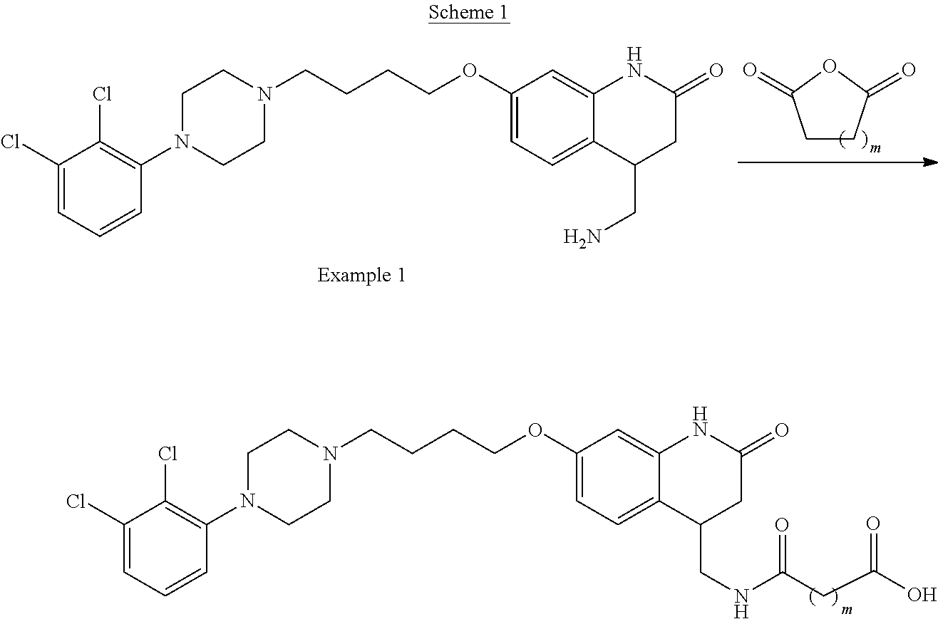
C1(Cl)=CC=CC(N2CCN(CCCCOC3=CC=C4C(=C3)NC(=O)CC4CNC(=O)CC(O)=O)CC2)=C1Cl.C1(Cl)=CC=CC(N2CCN(CCCCOC3=CC=C4C(=C3)NC(=O)CC4CN)CC2)=C1Cl.C1CC(=O)OC1=O
